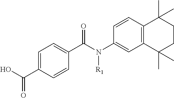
C1=C(C(O)=O)C=CC(C(N([R1])C2=CC3=C(C=C2)C(C)(C)CCC3(C)C)=O)=C1
